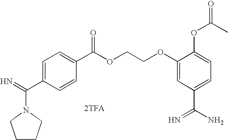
[2TFA].N1(C(=N)C2=CC=C(C(OCCOC3=CC(C(N)=N)=CC=C3OC(C)=O)=O)C=C2)CCCC1
